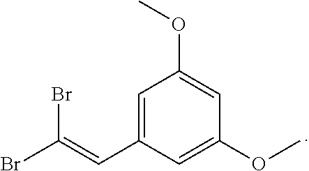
C1=C(C=C(Br)Br)C=C(OC)C=C1OC
